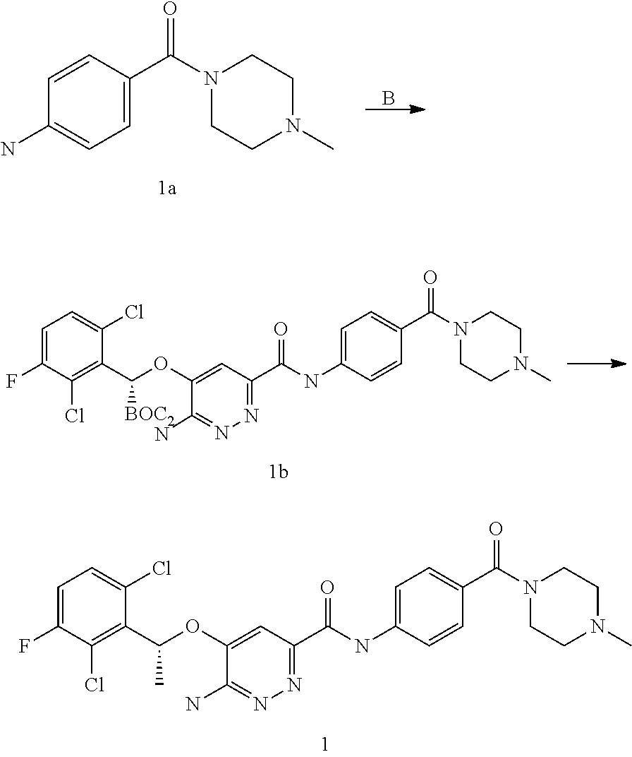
C1=C(F)C(Cl)=C(C(C)OC2=CC(C(NC3=CC=C(C(N4CCN(C)CC4)=O)C=C3)=O)=NN=C2N)C(Cl)=C1.C1(C(N2CCN(C)CC2)=O)=CC=C(N)C=C1.B.C1=C(F)C(Cl)=C(C([BOC2])OC2=CC(C(NC3=CC=C(C(N4CCN(C)CC4)=O)C=C3)=O)=NN=C2N)C(Cl)=C1
